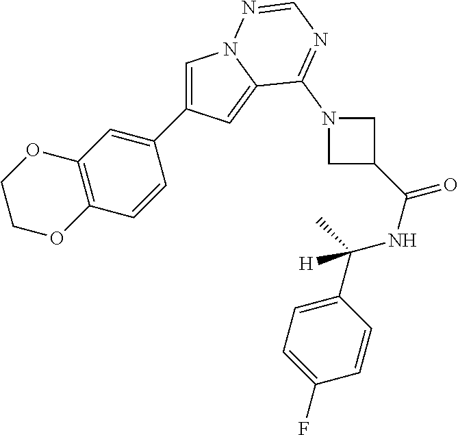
C1=C(C2=CC3=C(C=C2)OCCO3)C=C2N1N=CN=C2N1CC(C(NC(C2=CC=C(F)C=C2)(C)[H])=O)C1
